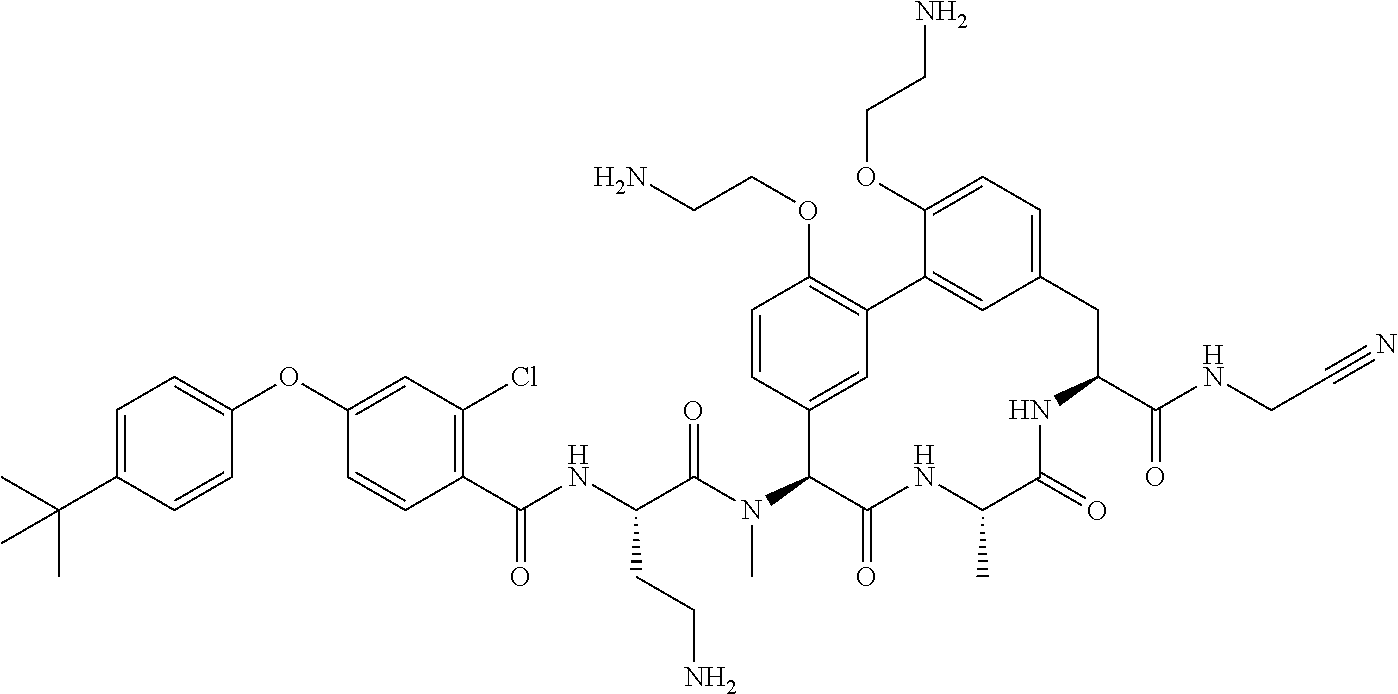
C1(OC2=CC(Cl)=C(C(NC(C(N(C3C(=O)NC(C)C(=O)NC(C(NCC#N)=O)CC4=CC=C(OCCN)C(=C4)C4=C(OCCN)C=CC3=C4)C)=O)CCN)=O)C=C2)=CC=C(C(C)(C)C)C=C1
